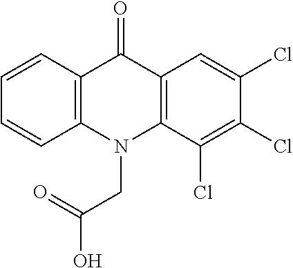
C12=C(N(CC(O)=O)C3=C(C1=O)C=C(Cl)C(Cl)=C3Cl)C=CC=C2
